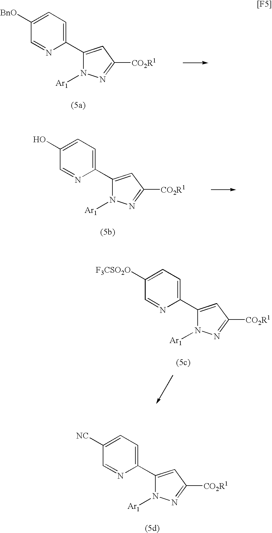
C1(C2=CC([CO2R1])=NN2[Ar1])=CC=C([BnO])C=N1.C1(C2=CC([CO2R1])=NN2[Ar1])=CC=C(O)C=N1.C1(C2=CC([CO2R1])=NN2[Ar1])=CC=C([F3CSO2O])C=N1.C1(C2=CC([CO2R1])=NN2[Ar1])=CC=C([NC])C=N1
